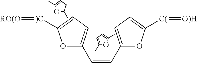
O1C(C=CC2=CC=C([C(]=[O)H])O2)=CC=C1[)C]=[RO(O].O1C(C)CC=C1C.C1(C)=CC=C(C)O1
